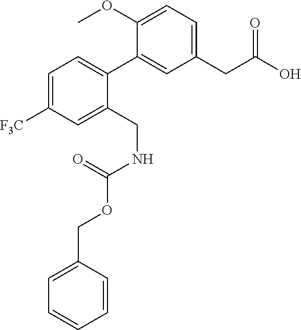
C1(CC(O)=O)=CC=C(OC)C(C2=CC=C([F3C])C=C2CNC(OCC2=CC=CC=C2)=O)=C1
